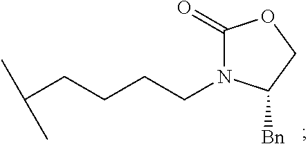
C(CCCCN1C(=O)OCC1[Bn])(C)C
